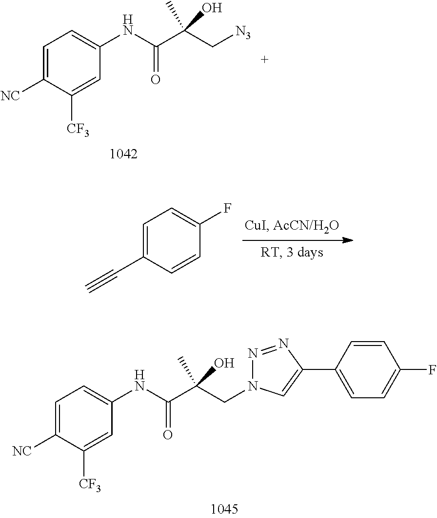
C1=C([NC])C([CF3])=CC(NC(C(C[N3])(O)C)=O)=C1.C1=C(C#C)C=CC(F)=C1.C1=C([NC])C([CF3])=CC(NC(C(CN2N=NC(C3=CC=C(F)C=C3)=C2)(O)C)=O)=C1
